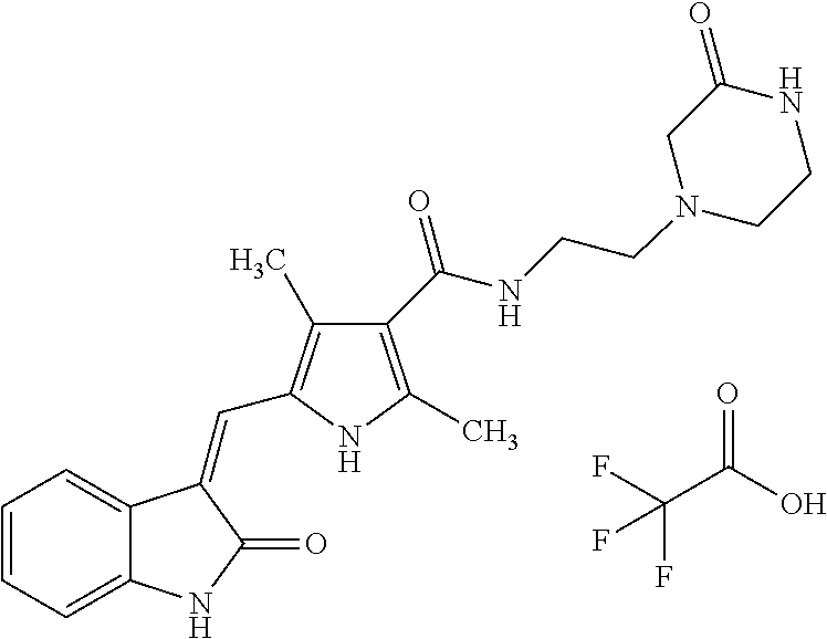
C1=CC=C2C(=C1)C(=CC1=C(C)C(C(NCCN3CC(=O)NCC3)=O)=C(C)N1)C(=O)N2.O=C(O)C(F)(F)F
